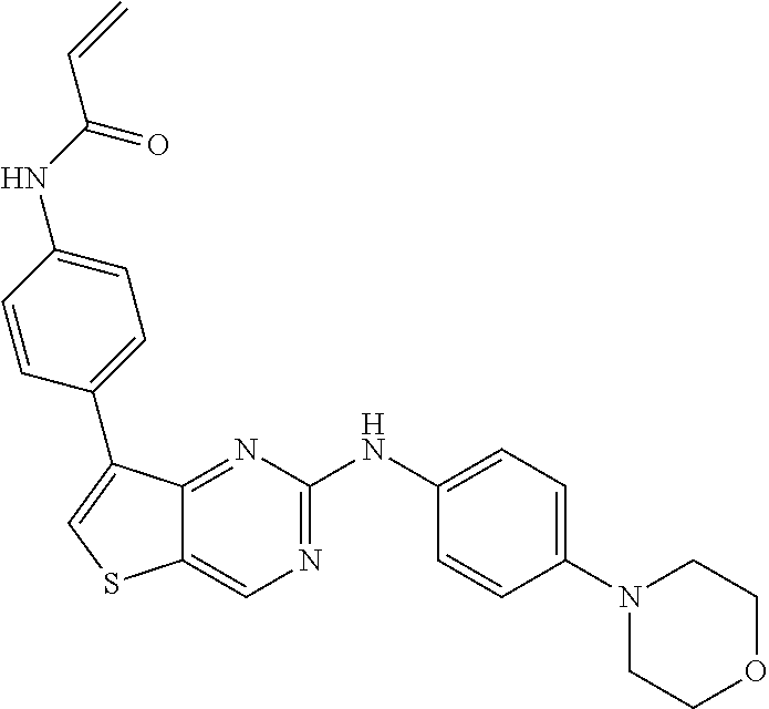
C1(N2CCOCC2)=CC=C(NC2=NC=C3C(=N2)C(C2=CC=C(NC(C=C)=O)C=C2)=CS3)C=C1
